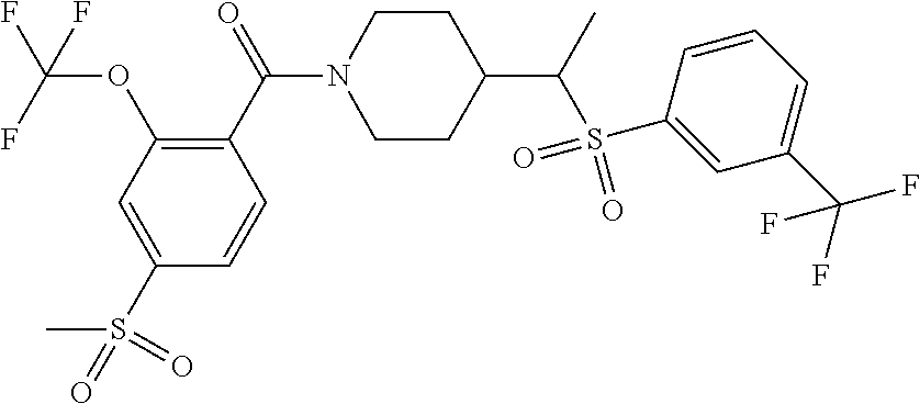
C1(C(=O)N2CCC(C(C)S(C3=CC(C(F)(F)F)=CC=C3)(=O)=O)CC2)=C(OC(F)(F)F)C=C(S(=O)(C)=O)C=C1
